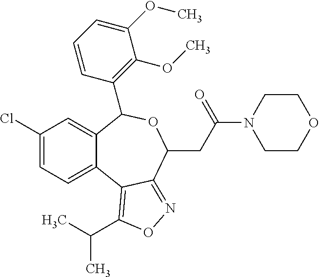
C1(Cl)=CC=C2C(=C1)C(C1=C(OC)C(OC)=CC=C1)OC(CC(N1CCOCC1)=O)C1=NOC(C(C)C)=C21
